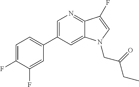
C1=C(C2=CC=C(F)C(F)=C2)C=C2C(=N1)C(F)=CN2CC(CC)=O
